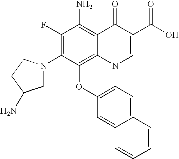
C1(F)=C(N2CC(N)CC2)C2=C3C(=C1N)C(=O)C(C(O)=O)=CN3C1=C(O2)C=C2C(=C1)C=CC=C2
